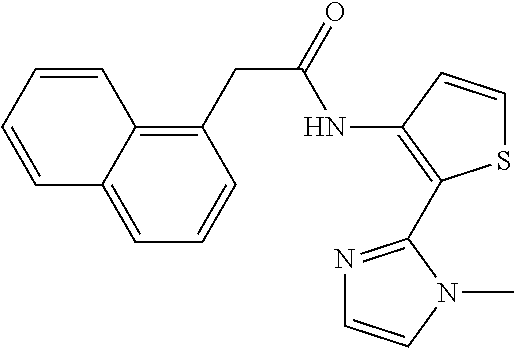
C1=C2C(=C(CC(NC3=C(C4=NC=CN4C)SC=C3)=O)C=C1)C=CC=C2
